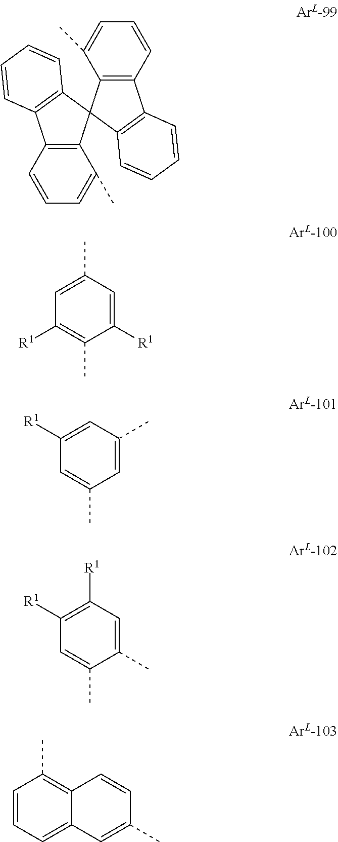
C12=C(C=CC=C1C)C1=C(C=CC=C1)C21C2=C(C=CC=C2C)C2=C1C=CC=C2.C1(C)=CC([R1])=C(C)C([R1])=C1.C1(C)=CC([R1])=CC(C)=C1.C1(C)=CC([R1])=C([R1])C=C1C.C1=CC=C2C(=C1C)C=CC(C)=C2
